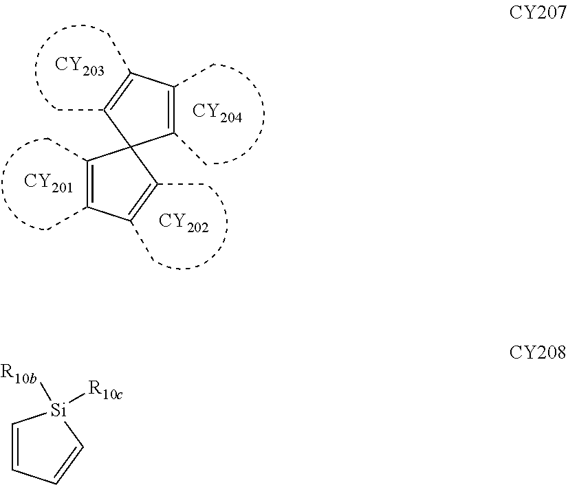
[CY201].C12(C(C)=C(C)C(C)=C1C)C(C)=C(C)C(C)=C2C.[CY202].[CY203].[CY204].C1=CC=C[Si]1([R10b])[R10c]
